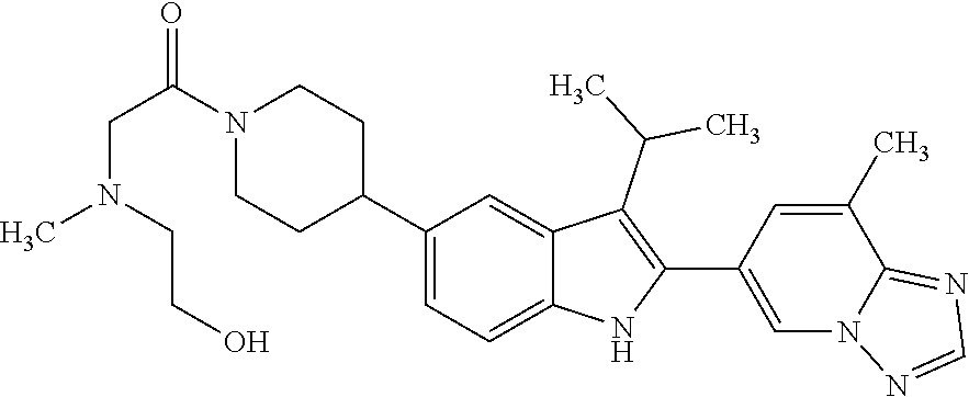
C1(C2CCN(C(CN(C)CCO)=O)CC2)=CC=C2C(=C1)C(C(C)C)=C(C1=CN3C(=NC=N3)C(C)=C1)N2
